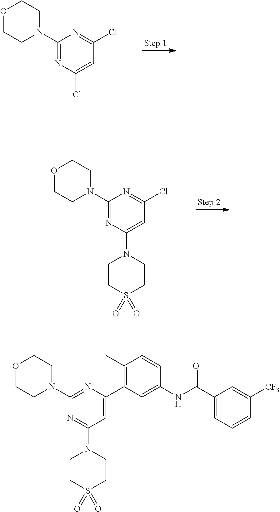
C1(N2CCOCC2)=NC(Cl)=CC(Cl)=N1.C1(N2CCOCC2)=NC(N2CCS(=O)(=O)CC2)=CC(Cl)=N1.C1(N2CCOCC2)=NC(C2=C(C)C=CC(NC(C3=CC=CC([CF3])=C3)=O)=C2)=CC(N2CCS(=O)(=O)CC2)=N1
